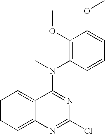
C1=CC=C2C(=C1)C(N(C)C1=C(OC)C(OC)=CC=C1)=NC(Cl)=N2
